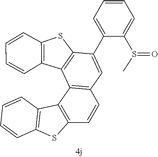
S(C)(=O)C1=CC=CC=C1C1=CC2=C(C3=C1SC1=C3C=CC=C1)C1=C(C=C2)SC2=C1C=CC=C2
